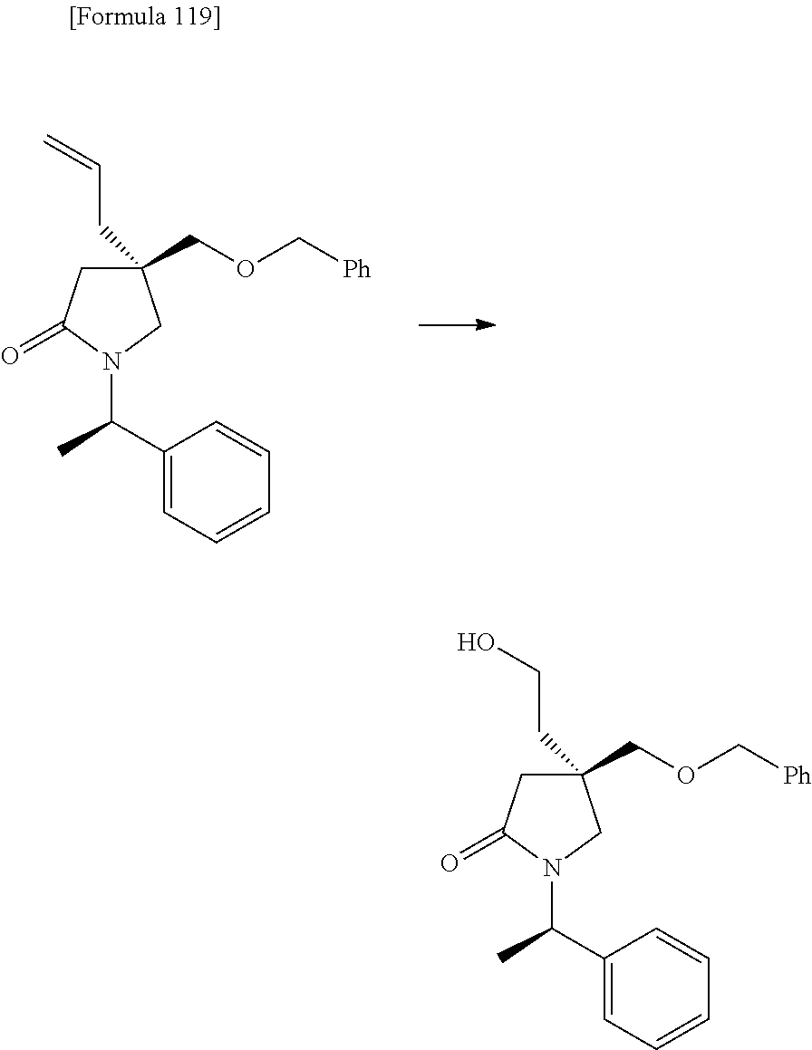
C1(COC[Ph])(CC=C)CC(=O)N(C(C)C2=CC=CC=C2)C1.C1(COC[Ph])(CCO)CC(=O)N(C(C)C2=CC=CC=C2)C1
